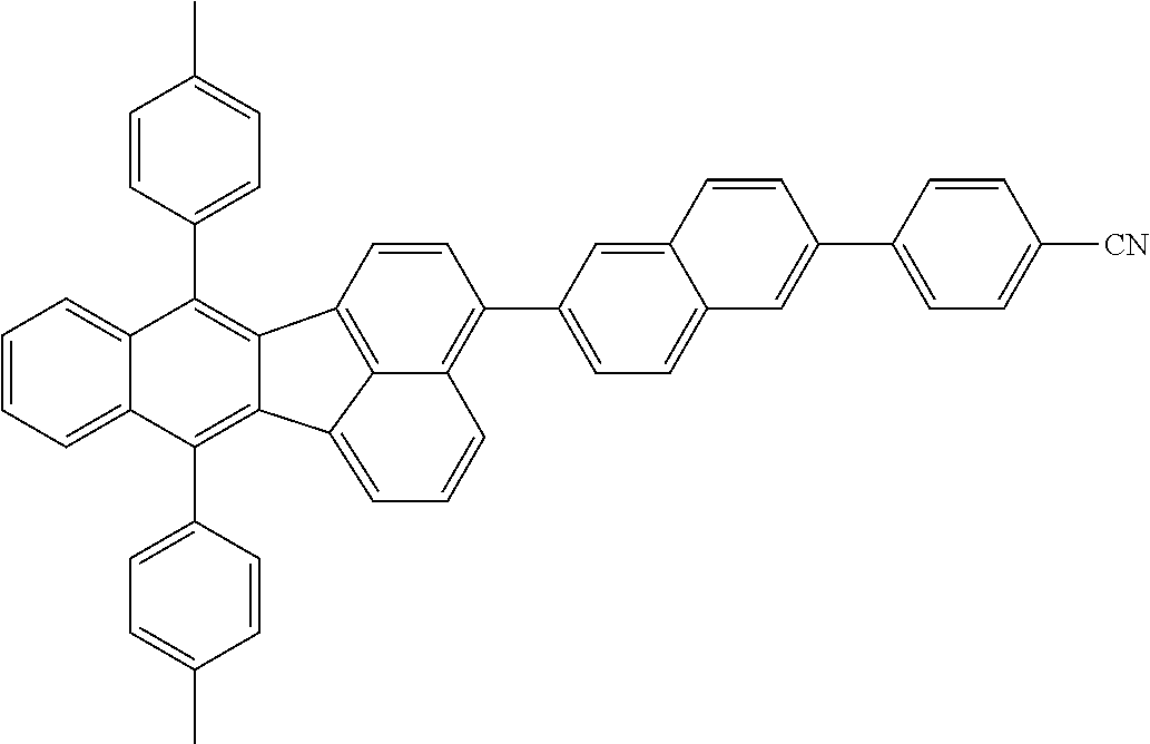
C1=C(C2=C3C(=C(C4=CC=C(C)C=C4)C4=CC=CC=C24)C2=C4C3=CC=CC4=C(C3=CC=C4C(=C3)C=CC(C3=CC=C([CN])C=C3)=C4)C=C2)C=CC(C)=C1
